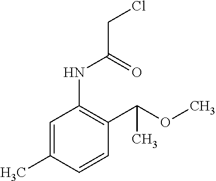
C1=C(C)C=CC(C(OC)C)=C1NC(CCl)=O
